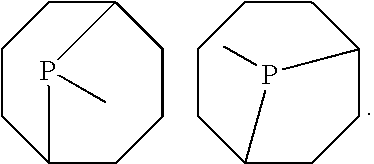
C12CCCC(CCC1)P2C.C1CCCC2CCC1P2C
